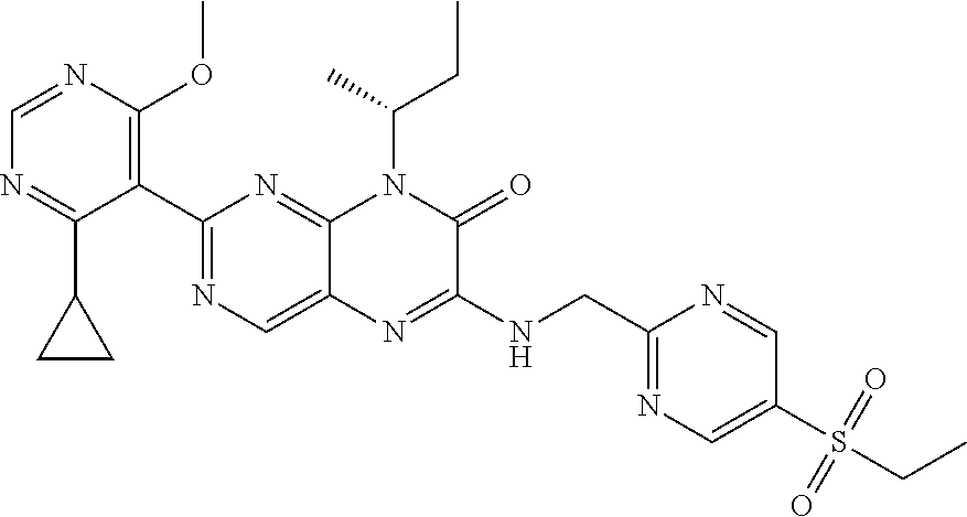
C1=NC(OC)=C(C2=NC=C3C(=N2)N(C(C)CC)C(=O)C(NCC2=NC=C(S(CC)(=O)=O)C=N2)=N3)C(C2CC2)=N1
